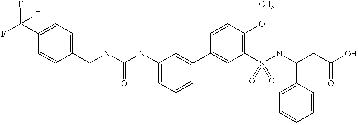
C1=C(NC(NCC2=CC=C(C(F)(F)F)C=C2)=O)C=C(C2=CC(S(NC(CC(O)=O)C3=CC=CC=C3)(=O)=O)=C(OC)C=C2)C=C1
